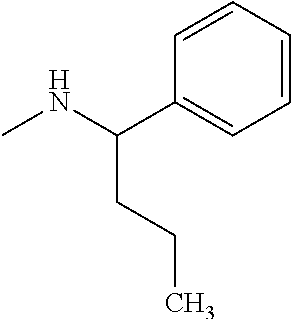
C1=CC=CC(C(NC)CCC)=C1
